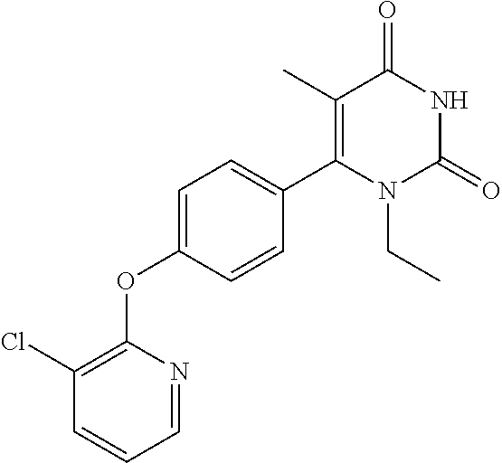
C1=NC(OC2=CC=C(C3=C(C)C(=O)NC(=O)N3CC)C=C2)=C(Cl)C=C1
